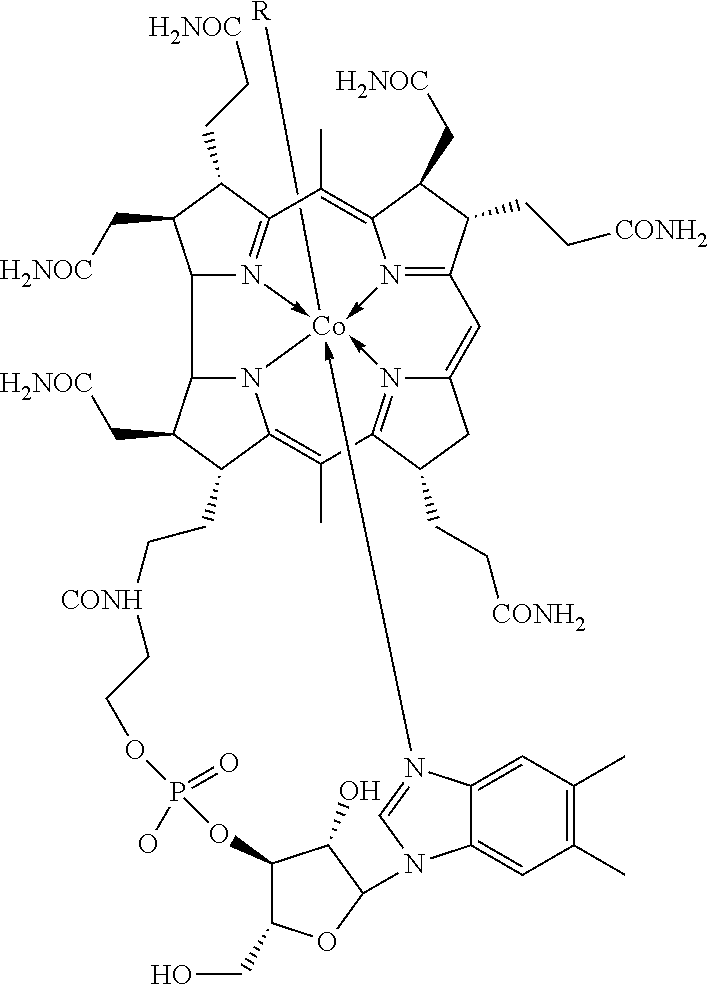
C12N3->[Co]456([R])-N7=C(C(CC[CONH2])C(C[H2NOC])C7=C(C)C=3C(CC[H2NOC])C1C[H2NOC])C=C1N->4=C(C(C)=C3N5C2C(C[H2NOC])C3CC[CONH]CCOP(=O)(O)OC2C(CO)OC(C2O)N2C3=CC(C)=C(C)C=C3N->6=C2)C(CC[CONH2])C1
